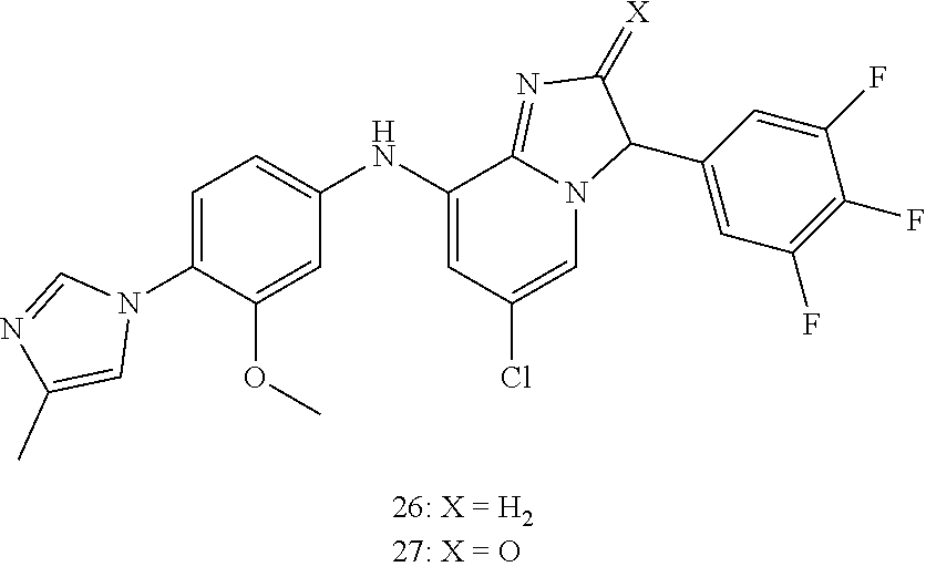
C1=C(N2C=NC(C)=C2)C(OC)=CC(NC2=CC(Cl)=CN3C2=NC(=[X])C3C2=CC(F)=C(F)C(F)=C2)=C1
